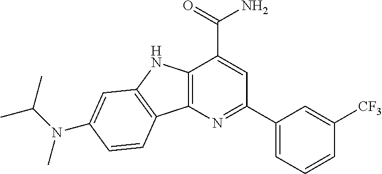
C12=C(N=C(C3=CC=CC([CF3])=C3)C=C1C(=O)N)C1=C(N2)C=C(N(C(C)C)C)C=C1
